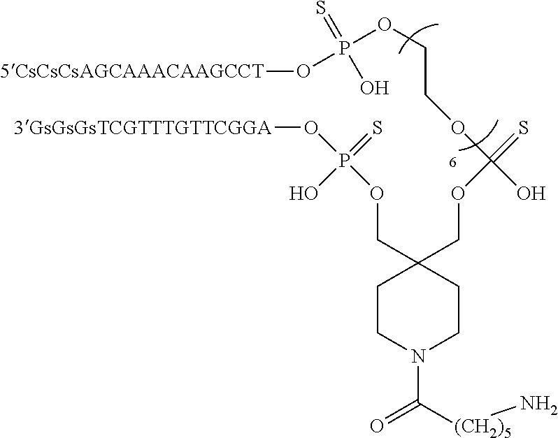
C1CN(C([(CH2)5]N)=O)CCC1(COP(O[3GsGsGsTCGTTTGTTCGGA])(=S)O)COC(=S)(OCCOP(O)(=S)O[5CsCsCsAGCAAACAAGCCT])O
